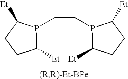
C1([Et])P(CCP2C([Et])CCC2[Et])C([Et])CC1
